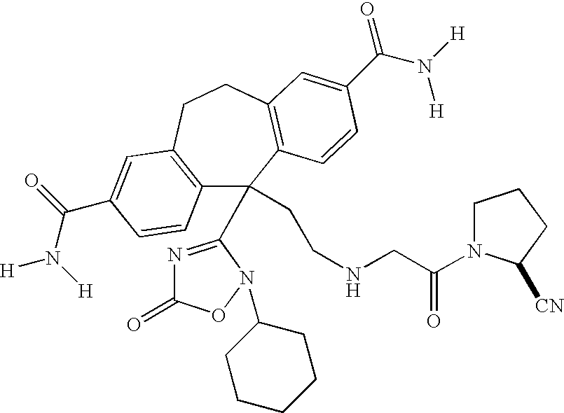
C12=C(CCC3=C(C1(CCNCC(=O)N1CCCC1[CN])C1=NC(=O)ON1C1CCCCC1)C=CC(C(=O)N([H])[H])=C3)C=C(C(N([H])[H])=O)C=C2
